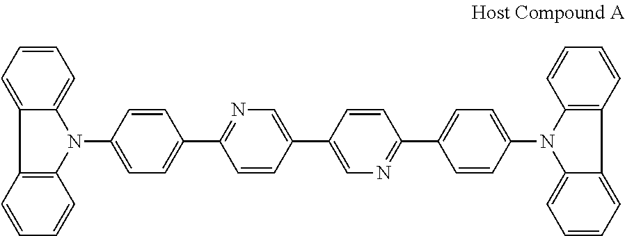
C1=CC=C2C(=C1)N(C1=CC=C(C3=NC=C(C4=CN=C(C5=CC=C(N6C7=C(C=CC=C7)C7=CC=CC=C67)C=C5)C=C4)C=C3)C=C1)C1=C2C=CC=C1
